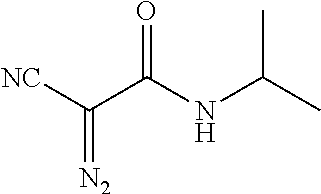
[NC]C(C(NC(C)C)=O)=[N2]
